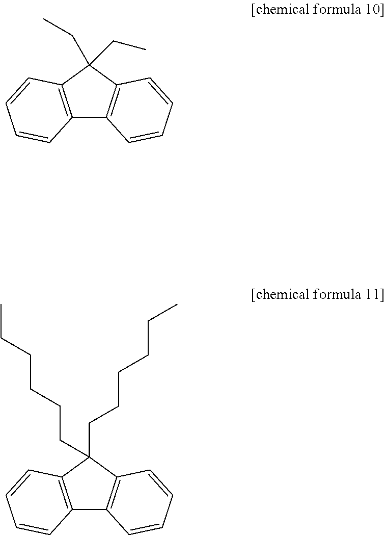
C12=C(C(CC)(CC)C3=C1C=CC=C3)C=CC=C2.C12=C(C(CCCCCC)(CCCCCC)C3=C1C=CC=C3)C=CC=C2
